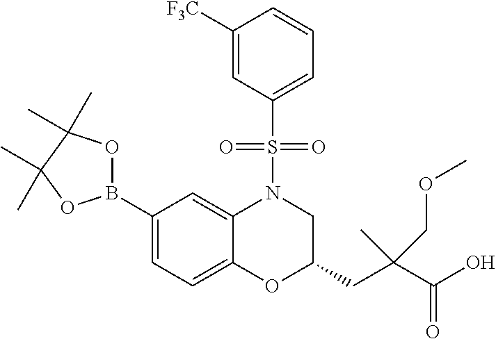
C1(B2OC(C)(C)C(C)(C)O2)=CC=C2C(=C1)N(S(C1=CC=CC([F3C])=C1)(=O)=O)CC(CC(C(O)=O)(COC)C)O2
